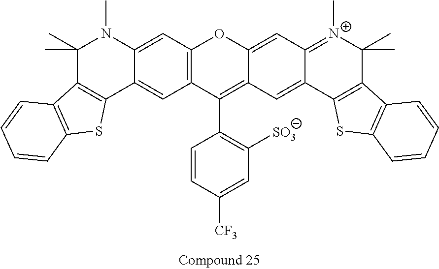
C1=CC([CF3])=CC([SO3])=C1C1=C2C(=CC3=[N+](C)C(C)(C)C4=C(C3=C2)SC2=C4C=CC=C2)OC2=C1C=C1C(=C2)N(C)C(C)(C)C2=C1SC1=C2C=CC=C1
